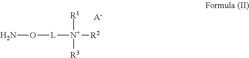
NO[L][N+]([R2])([R1])[R3].[A-]
